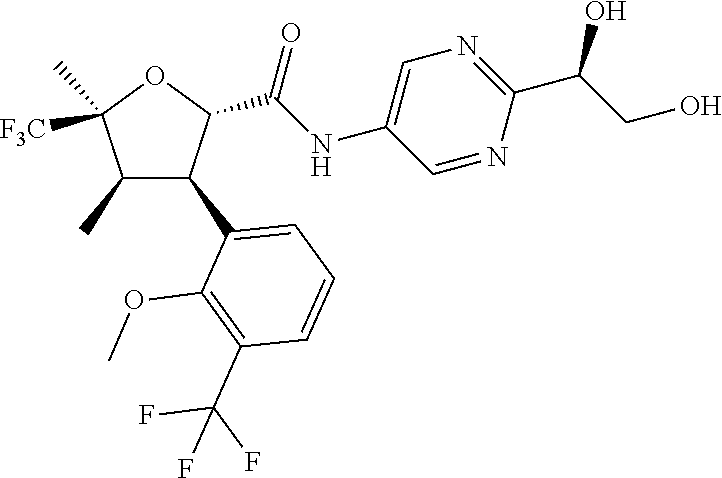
C1(C)C(C2=CC=CC(C(F)(F)F)=C2OC)C(C(NC2=CN=C(C(CO)O)N=C2)=O)OC1(C)[F3C]
